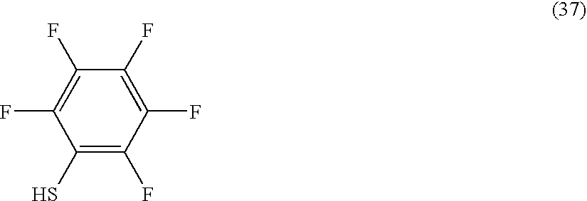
FC1=C(S)C(F)=C(F)C(F)=C1F
